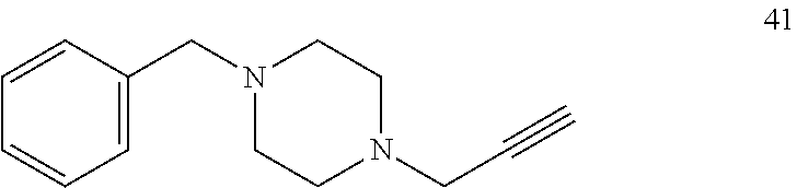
C1=CC(CN2CCN(CC#C)CC2)=CC=C1
